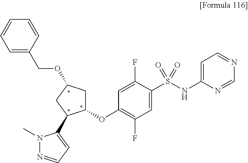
O(C1=C(F)C=C(S(NC2=CC=NC=N2)(=O)=O)C(F)=C1)C1CC(OCC2=CC=CC=C2)CC1C1=CC=NN1C
